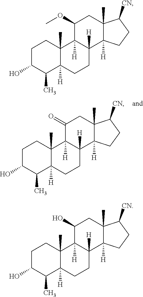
C1C(O)C(C)C2([H])C(C)(C1)C1([H])C([H])(CC2)C2([H])C(C)(CC1=O)C([CN])CC2.C1C(O)C(C)C2([H])C(C)(C1)C1([H])C([H])(CC2)C2([H])C(C)(CC1OC)C([CN])CC2.C1C(O)C(C)C2([H])C(C)(C1)C1([H])C([H])(CC2)C2([H])C(C)(CC1O)C([CN])CC2
